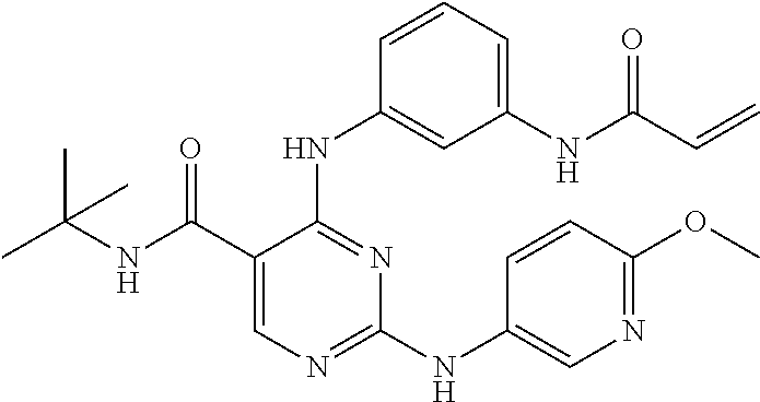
N(C1=NC=C(C(NC(C)(C)C)=O)C(NC2=CC([NH]C(C=C)=O)=CC=C2)=N1)C1=CN=C(OC)C=C1
